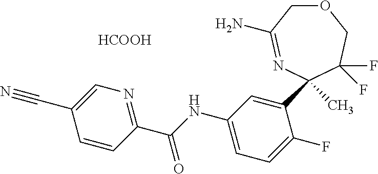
C1=CC(C(NC2=CC=C(F)C(C3(C)N=C(N)COCC3(F)F)=C2)=O)=NC=C1C#N.[HCOOH]
